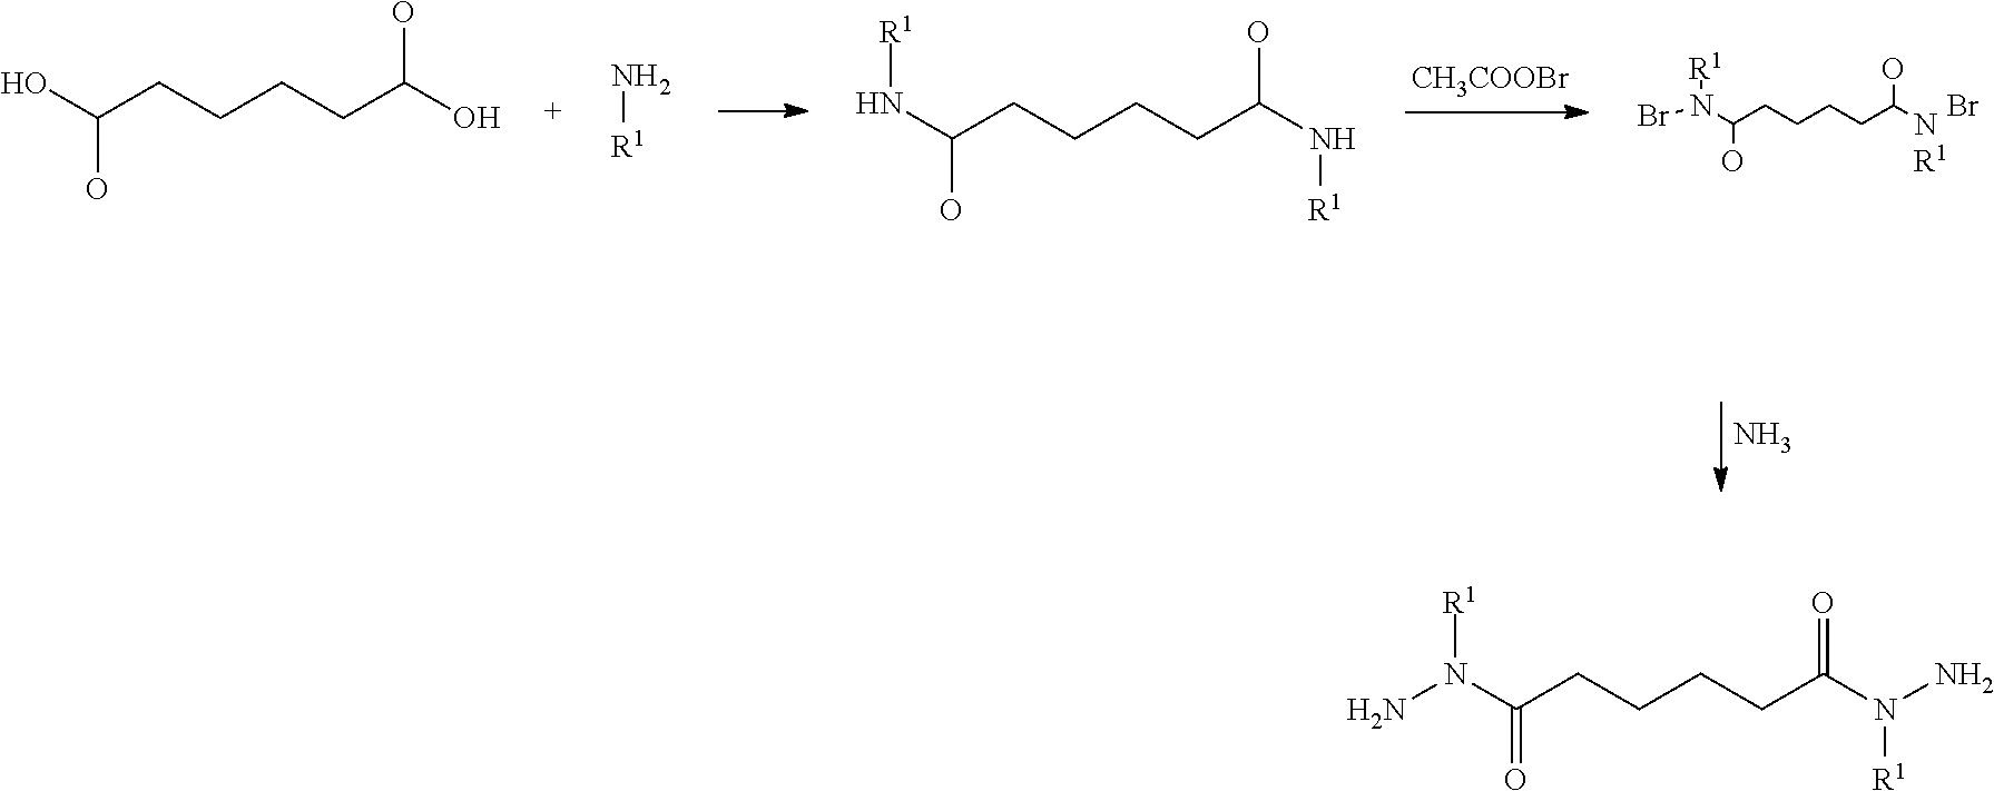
[CH3COOBr].N.OC(CCCCC(O)O)O.N(C(CCCCC(N[R1])O)O)[R1].N[R1].N(C(CCCCC(N(Br)[R1])O)O)(Br)[R1].N(C(CCCCC(N([R1])N)=O)=O)([R1])N
